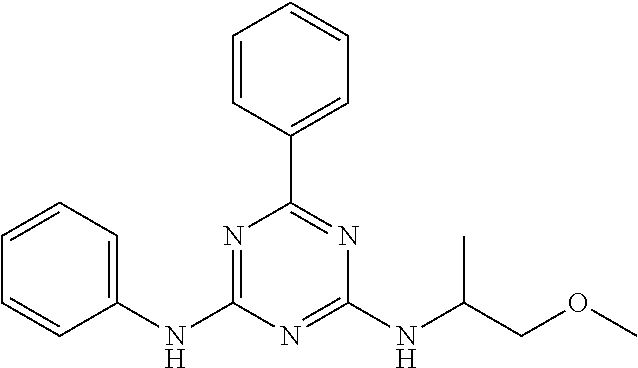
C1=CC(C2=NC(NC(COC)C)=NC(NC3=CC=CC=C3)=N2)=CC=C1
